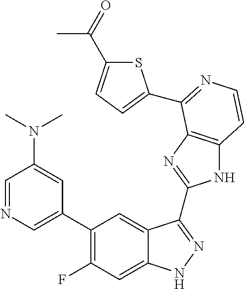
C1=C(C2=C(F)C=C3C(=C2)C(C2=NC4=C(N2)C=CN=C4C2=CC=C(C(=O)C)S2)=NN3)C=C(N(C)C)C=N1
